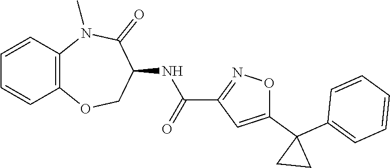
C12=C(N(C)C(=O)C(NC(C3=NOC(C4(C5=CC=CC=C5)CC4)=C3)=O)CO1)C=CC=C2
